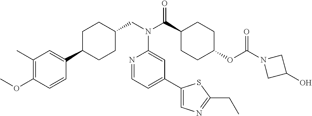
C1(C)=C(OC)C=CC(C2CCC(CN(C(C3CCC(OC(N4CC(O)C4)=O)CC3)=O)C3=CC(C4=CN=C(CC)S4)=CC=N3)CC2)=C1
